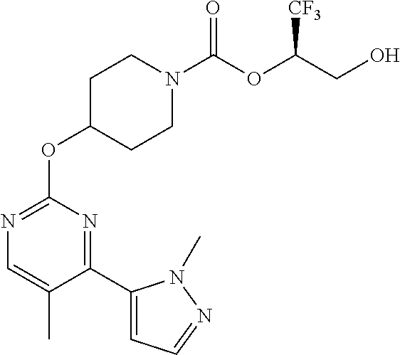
O(C1CCN(C(OC(CO)[CF3])=O)CC1)C1=NC=C(C)C(C2=CC=NN2C)=N1
